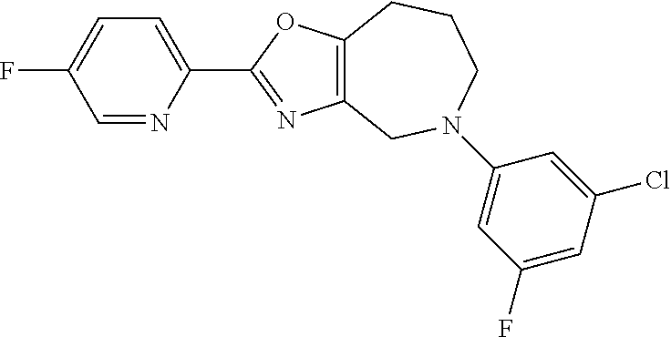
C1=NC(C2=NC3=C(O2)CCCN(C2=CC(F)=CC(Cl)=C2)C3)=CC=C1F
